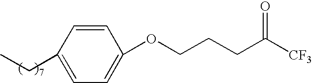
C1=CC(CC)=CC=C1OCCCC([CF3])=O
